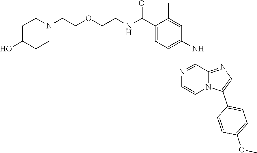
C1C(O)CCN(CCOCCNC(C2=CC=C(NC3=NC=CN4C3=NC=C4C3=CC=C(OC)C=C3)C=C2C)=O)C1
